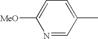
N1=CC(C)=CC=C1[MeO]
